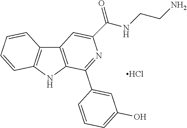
C12=C(NC3=C1C=CC=C3)C(C1=CC(O)=CC=C1)=NC(C(NCCN)=O)=C2.Cl
